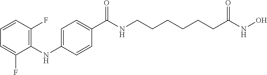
C1(NC2=CC=C(C(NCCCCCCC(NO)=O)=O)C=C2)=C(F)C=CC=C1F
